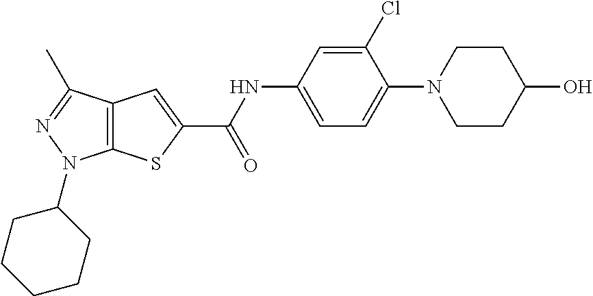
C1=C(NC(C2=CC3=C(S2)N(C2CCCCC2)N=C3C)=O)C=C(Cl)C(N2CCC(O)CC2)=C1
